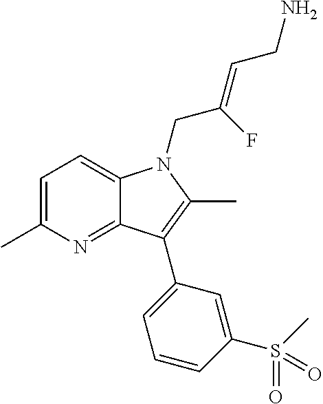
C1=C(C)N=C2C(=C1)N(CC(=CCN)F)C(C)=C2C1=CC=CC(S(C)(=O)=O)=C1
